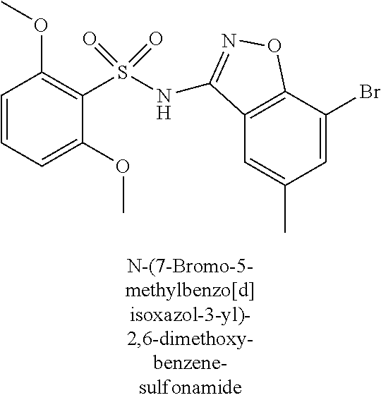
C1=CC=C(OC)C(S(=O)(=O)NC2=NOC3=C2C=C(C)C=C3Br)=C1OC
